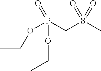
CCOP(CS(C)(=O)=O)(OCC)=O
